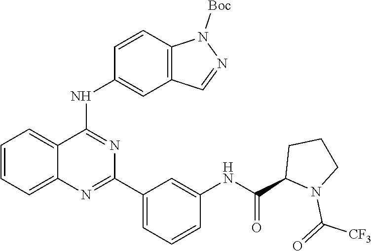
N(C(=O)C1N(C(=O)[CF3])CCC1)C1=CC(C2=NC3=CC=CC=C3C(NC3=CC4=C(N([Boc])N=C4)C=C3)=N2)=CC=C1
